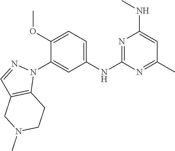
C1(NC2=NC(NC)=CC(C)=N2)=CC=C(OC)C(N2N=CC3=C2CCN(C)C3)=C1
